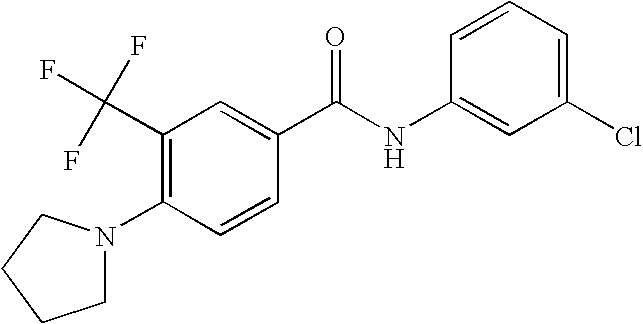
C1N(C2=C(C(F)(F)F)C=C(C(NC3=CC(Cl)=CC=C3)=O)C=C2)CCC1
